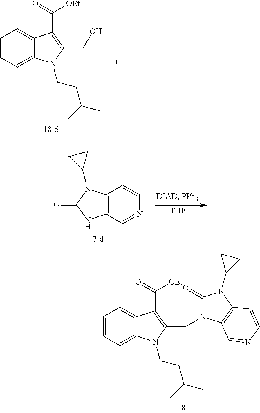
C1=CC=C2C(=C1)C(C(=O)[OEt])=C(CO)N2CCC(C)C.C12=C(C=NC=C1)NC(=O)N2C1CC1.[THF].C1=CC=C2C(=C1)C(C(=O)[OEt])=C(CN1C(=O)N(C3CC3)C3=C1C=NC=C3)N2CCC(C)C
